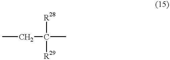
CCC(C)([R28])[R29]
